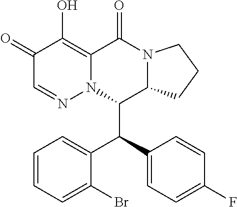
C1(=O)C=NN2C(=C1O)C(=O)N1C(C2C(C2=CC=C(F)C=C2)C2=CC=CC=C2Br)CCC1
